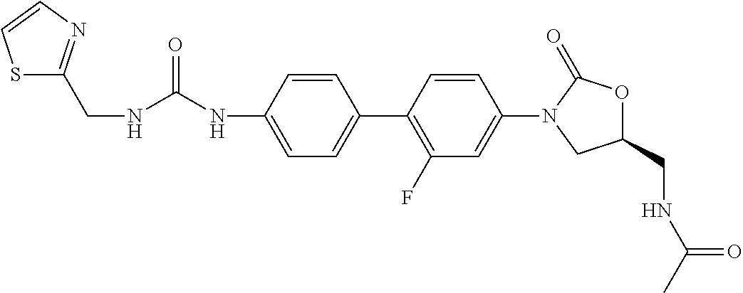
N(C1=CC=C(C2=C(F)C=C(N3CC(CNC(C)=O)OC3=O)C=C2)C=C1)C(NCC1=NC=CS1)=O
